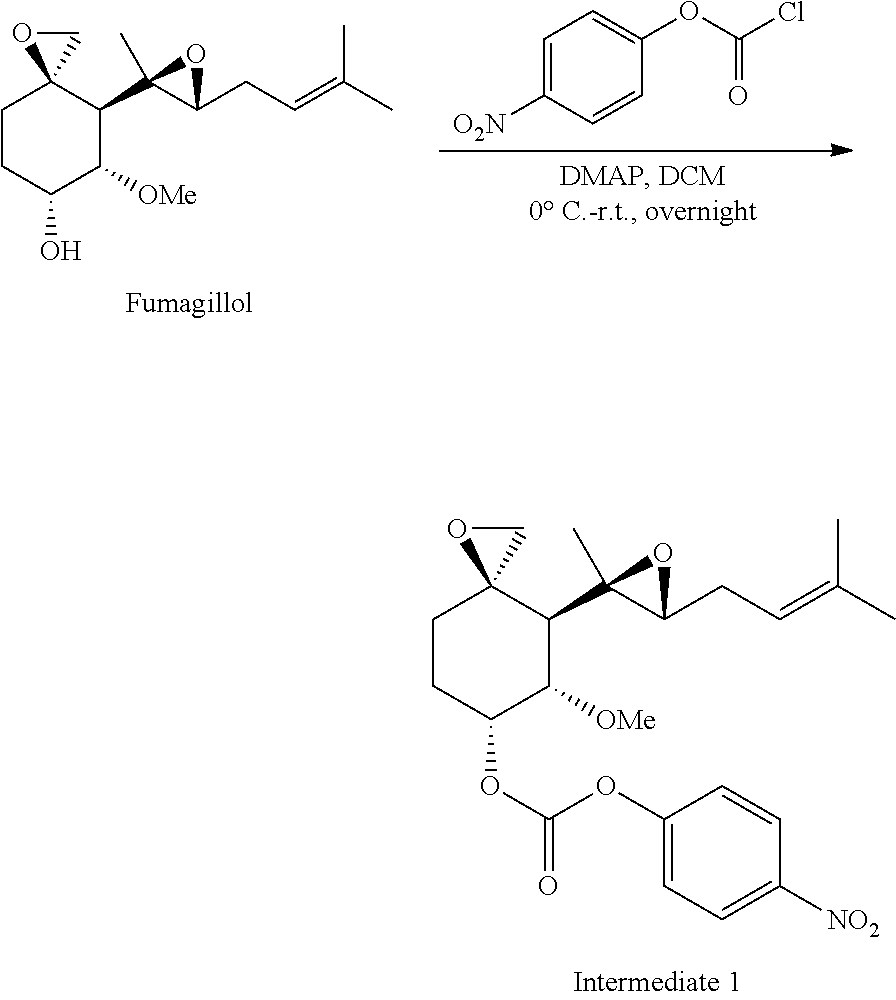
C1CC(OC(OC2=CC=C([NO2])C=C2)=O)C([OMe])C(C2(C)C(CC=C(C)C)O2)C12CO2.C1CC(O)C([OMe])C(C2(C)C(CC=C(C)C)O2)C12CO2.C1=C([O2N])C=CC(OC(Cl)=O)=C1
